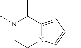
N1(C)CCN2C(=NC(C)=C2)C1C
